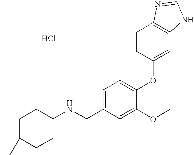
Cl.N(CC1=CC=C(OC2=CC3=C(C=C2)N=CN3)C(OC)=C1)C1CCC(C)(C)CC1
